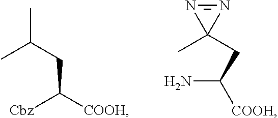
CC(C)CC([Cbz])[COOH].NC([COOH])CC1(C)N=N1
